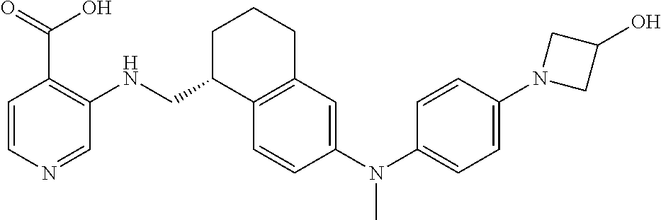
C1=CN=CC(NCC2C3=C(CCC2)C=C(N(C2=CC=C(N4CC(O)C4)C=C2)C)C=C3)=C1C(=O)O
